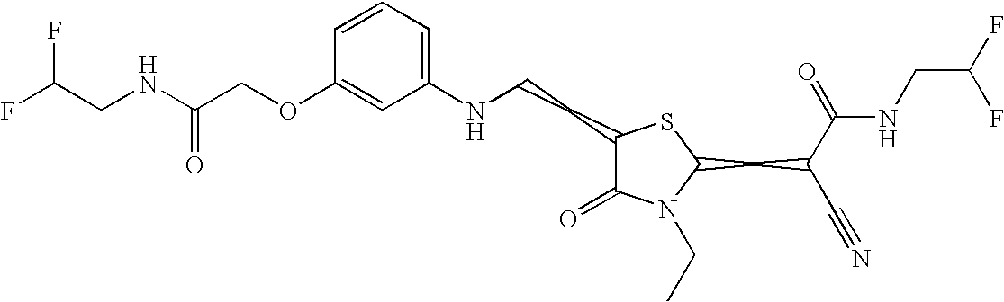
C1=CC=C(NCCC2C(=O)N(CC)C(CC(C#N)C(=O)NCC(F)F)S2)C=C1OCC(NCC(F)F)=O
